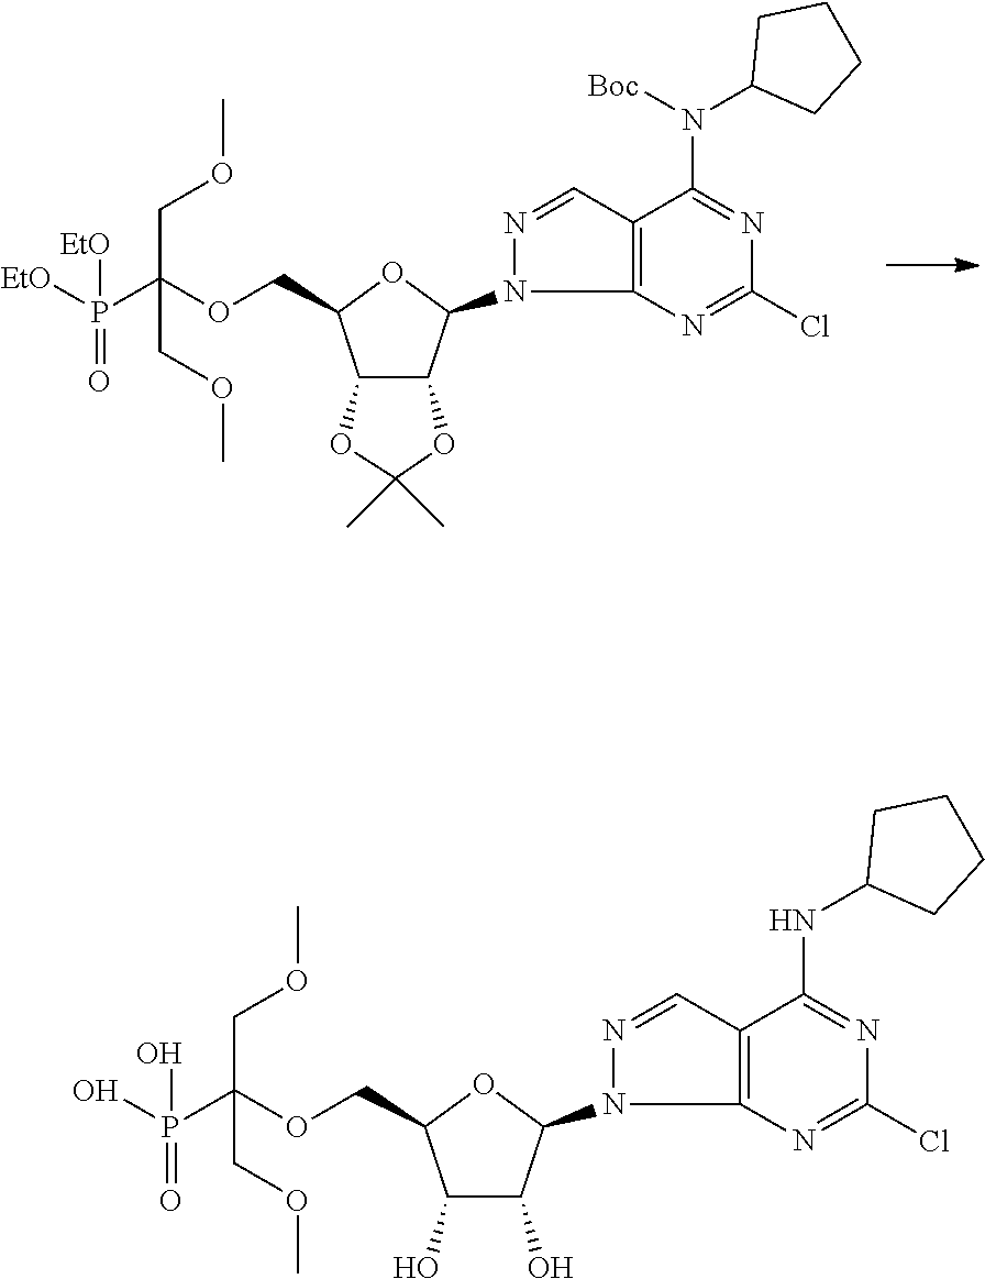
C12C(C(N3N=CC4=C3N=C(Cl)N=C4N(C3CCCC3)[Boc])OC1COC(P([EtO])([EtO])=O)(COC)COC)OC(C)(C)O2.C1(O)C(O)C(N2N=CC3=C2N=C(Cl)N=C3NC2CCCC2)OC1COC(P(O)(O)=O)(COC)COC
